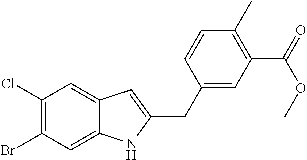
C1(Cl)=C(Br)C=C2C(=C1)C=C(CC1=CC(C(=O)OC)=C(C)C=C1)N2
